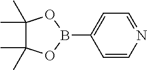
C1=CN=CC=C1B1OC(C)(C)C(C)(C)O1
